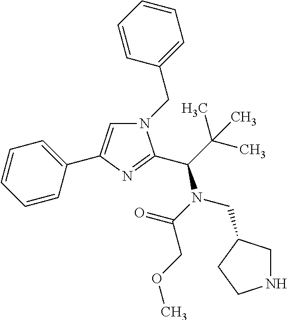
N1(CC2=CC=CC=C2)C=C(C2=CC=CC=C2)N=C1C(C(C)(C)C)N(C(=O)COC)CC1CNCC1
